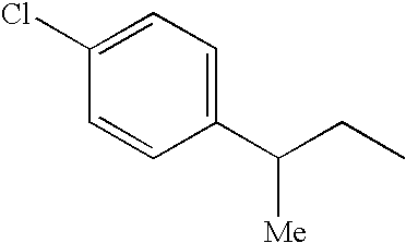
C1(C(CC)[Me])=CC=C(Cl)C=C1
